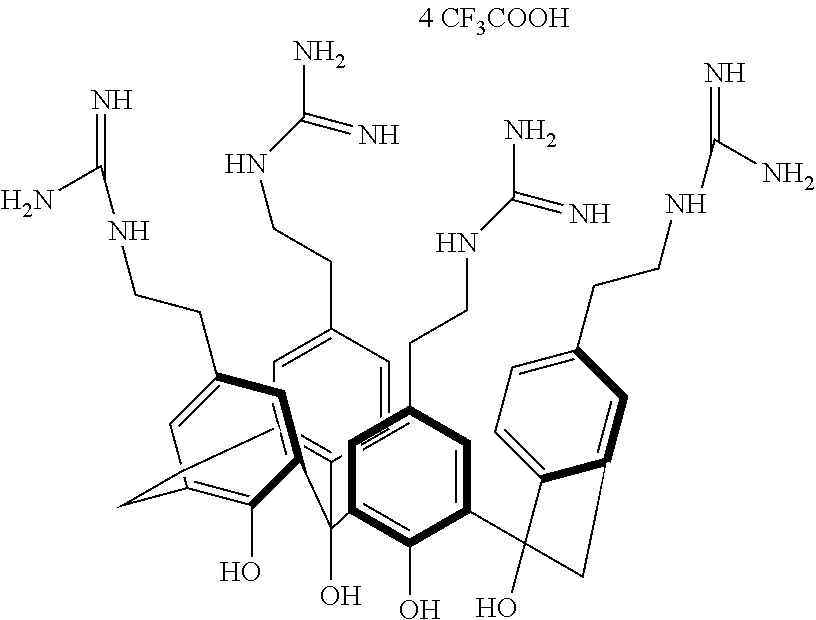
C1=C(CCNC(=N)N)C=CC2=C1CCC1=C(O)C(=CC(CCNC(N)=N)=C1)C2(C1=C(O)C(C2(O)C3=CC=C(CCNC(N)=N)C=C3C2)=CC(CCNC(=N)N)=C1)O
